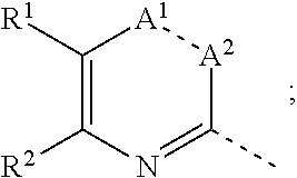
C1([R1])=C([R2])N=C(C)[A2][A1]1
